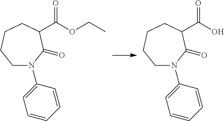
C1N(C2=CC=CC=C2)C(=O)C(C(OCC)=O)CCC1.C1N(C2=CC=CC=C2)C(=O)C(C(O)=O)CCC1
